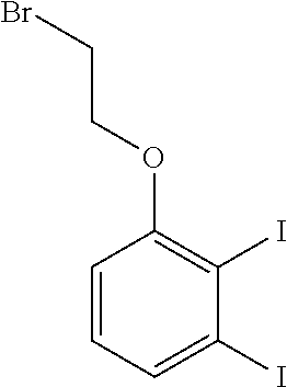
C1=CC=C(I)C(I)=C1OCCBr
